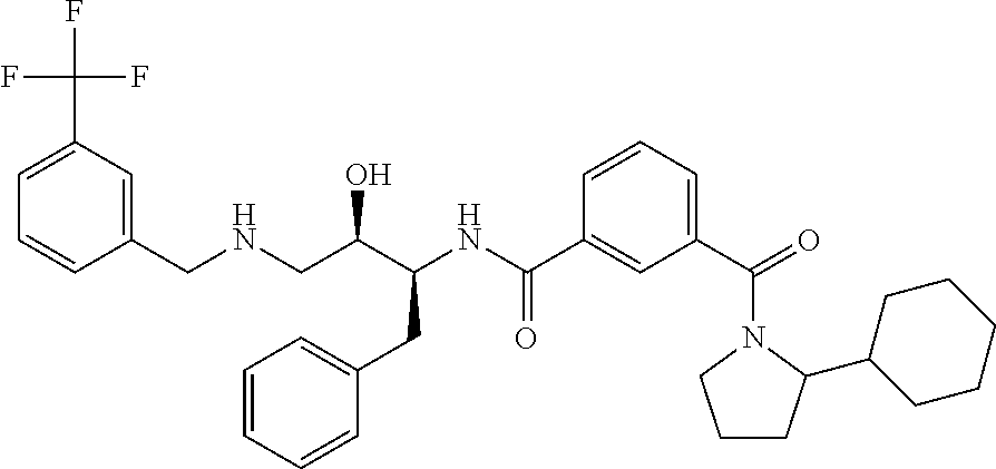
FC(C1=CC=CC(CNCC(C(NC(C2=CC(C(=O)N3CCCC3C3CCCCC3)=CC=C2)=O)CC2=CC=CC=C2)O)=C1)(F)F
